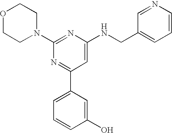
C1(N2CCOCC2)=NC(NCC2=CC=CN=C2)=CC(C2=CC=CC(O)=C2)=N1
